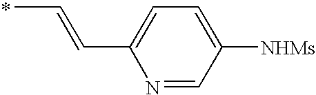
N1=CC([NHMs])=CC=C1C=CC
